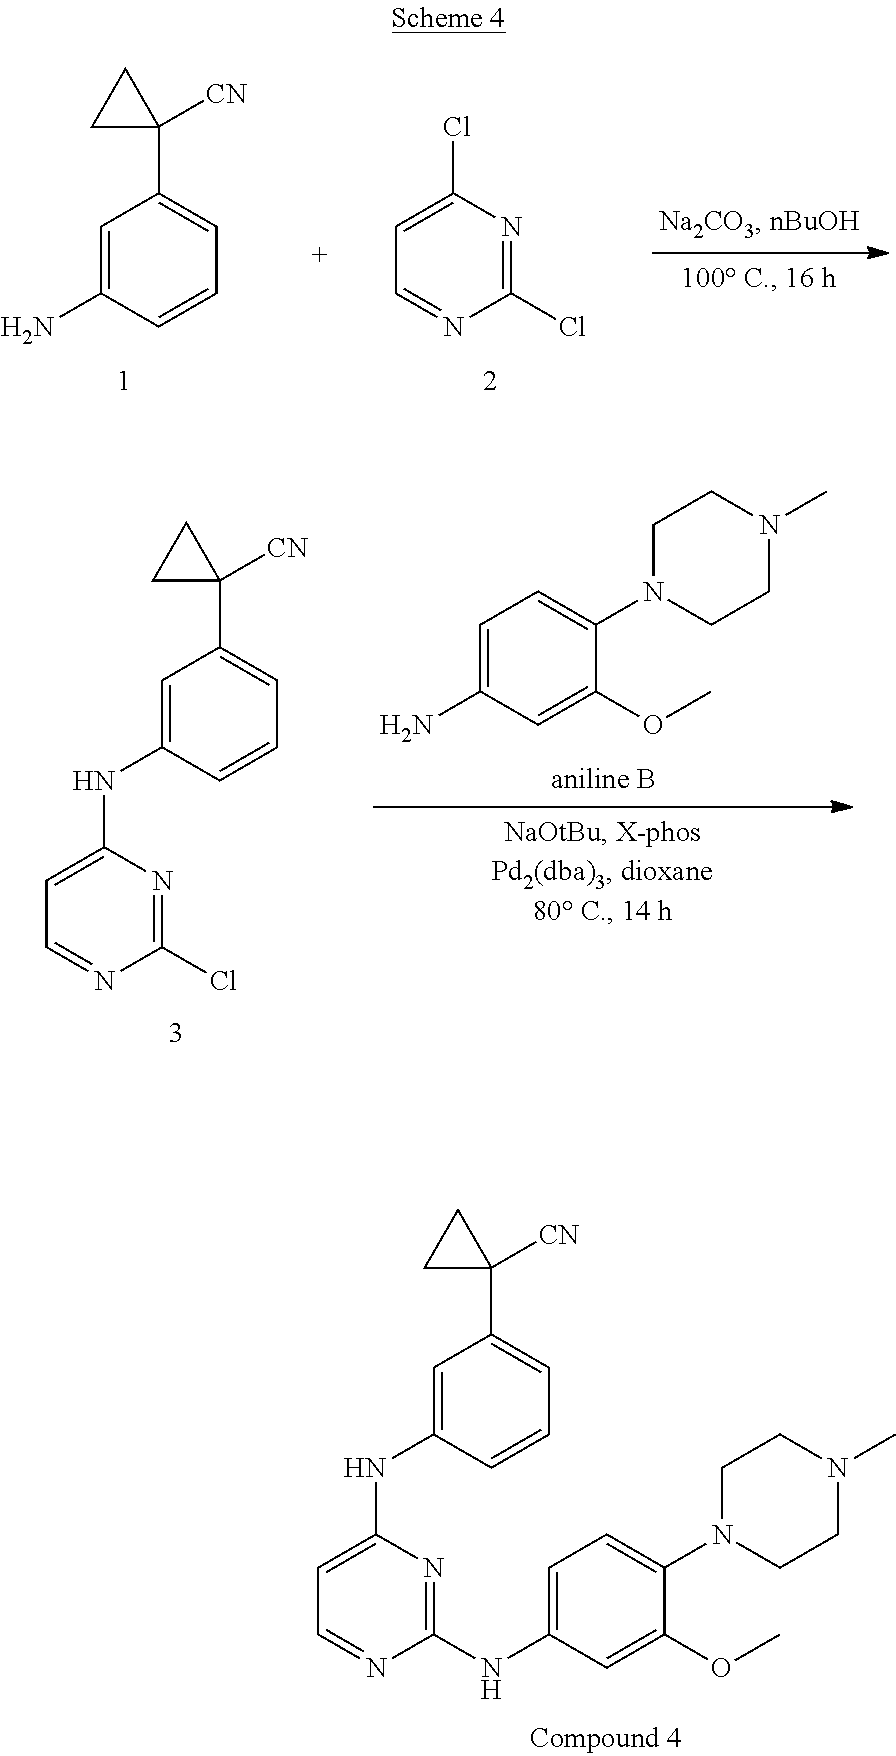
C1=C(N)C=CC=C1C1([CN])CC1.N1=C(Cl)N=CC=C1Cl.N1=C(NC2=CC=C(N3CCN(C)CC3)C(OC)=C2)N=CC=C1NC1=CC(C2([CN])CC2)=CC=C1.N1=C(Cl)N=CC=C1NC1=CC(C2([CN])CC2)=CC=C1.NC1=CC=C(N2CCN(C)CC2)C(OC)=C1
